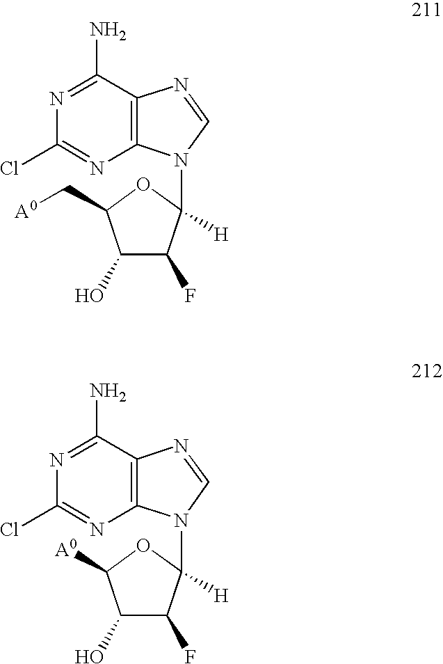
N1=C(N)C2=C(N=C1Cl)N(C1([H])C(F)C(O)C(C[A0])O1)C=N2.N1=C(N)C2=C(N=C1Cl)N(C1([H])C(F)C(O)C([A0])O1)C=N2
